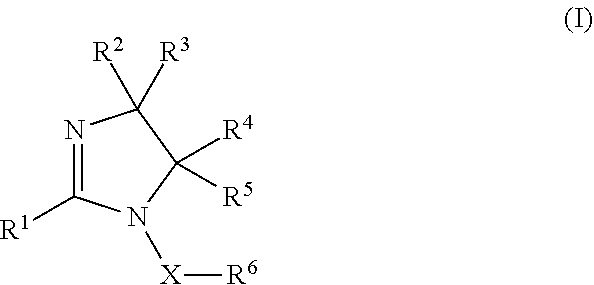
N1=C([R1])N([X][R6])C([R4])([R5])C1([R2])[R3]
